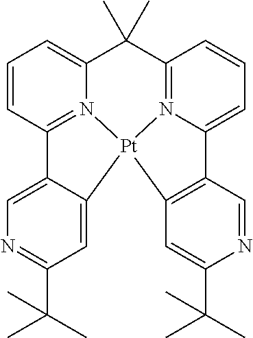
C1(C)(C)C2=CC=CC3=N2[Pt]2(N4=C1C=CC=C4C1=C2C=C(C(C)(C)C)N=C1)C1=CC(C(C)(C)C)=NC=C31
